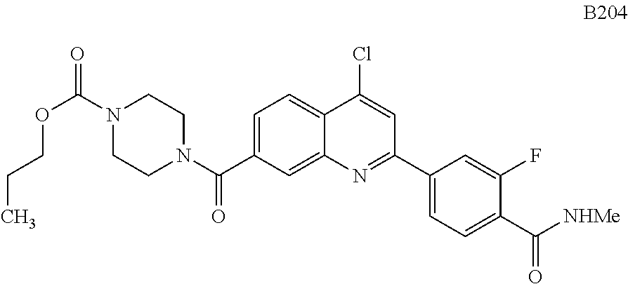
C1=C(C(N2CCN(C(=O)OCCC)CC2)=O)C=C2C(=C1)C(Cl)=CC(C1=CC=C(C([NHMe])=O)C(F)=C1)=N2
